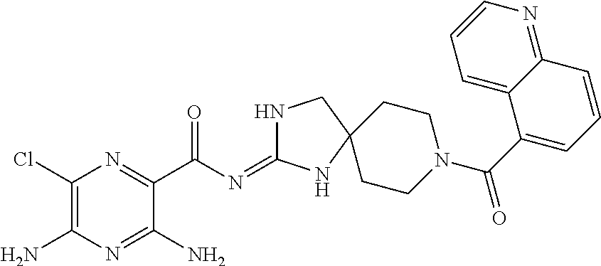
C1(Cl)=C(N)N=C(N)C(C(N=C2NCC3(N2)CCN(C(C2=CC=CC4=NC=CC=C24)=O)CC3)=O)=N1
